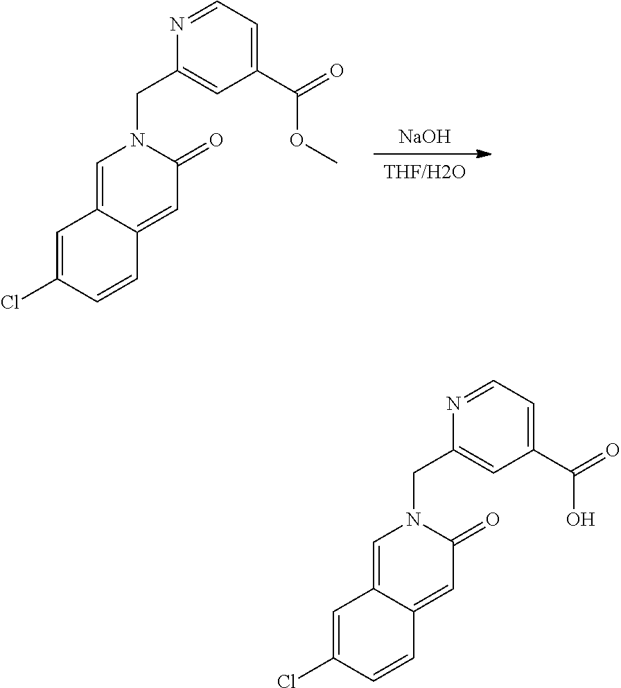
[NaOH].[THF/H2O].C1=C2C(=CC(=O)N1CC1=CC(C(OC)=O)=CC=N1)C=CC(Cl)=C2.C1=C2C(=CC(=O)N1CC1=CC(C(O)=O)=CC=N1)C=CC(Cl)=C2
